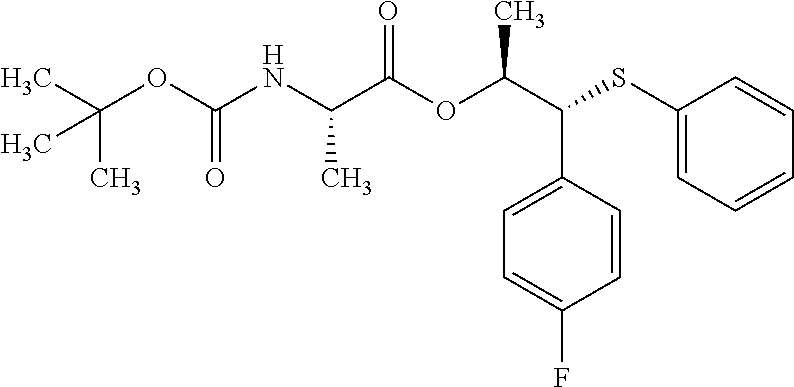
C1=C(C(C(C)OC(C(NC(OC(C)(C)C)=O)C)=O)SC2=CC=CC=C2)C=CC(F)=C1
